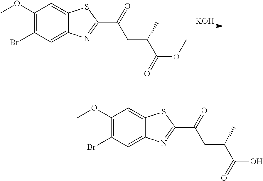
[KOH].C1(OC)=C(Br)C=C2C(=C1)SC(C(=O)CC(C(=O)OC)C)=N2.C1(OC)=C(Br)C=C2C(=C1)SC(C(=O)CC(C(=O)O)C)=N2
